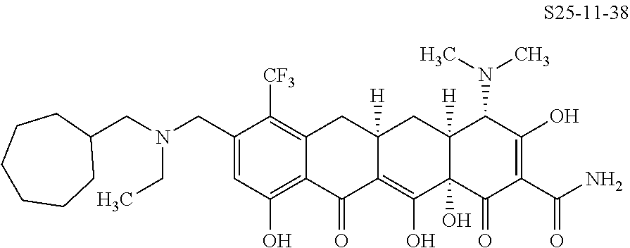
C1(CN(CC2CCCCCC2)CC)=CC(O)=C2C(=C1[CF3])CC1([H])C(=C(O)C3(O)C([H])(C1)C(N(C)C)C(O)=C(C(N)=O)C3=O)C2=O
